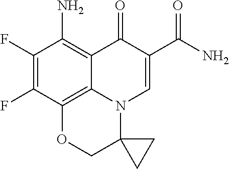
C12=C(N)C(F)=C(F)C3=C1N(C=C(C(N)=O)C2=O)C1(CC1)CO3
